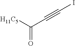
[H11C5]C(C#CI)=O
